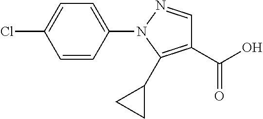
C1(C(O)=O)=C(C2CC2)N(C2=CC=C(Cl)C=C2)N=C1
